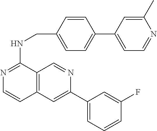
C1=CC(CNC2=NC=CC3=C2C=NC(C2=CC=CC(F)=C2)=C3)=CC=C1C1=CC=NC(C)=C1
